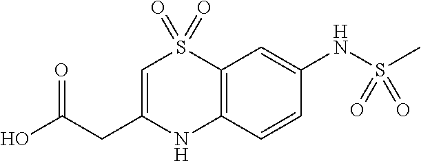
C1=C(CC(O)=O)NC2=C(S1(=O)=O)C=C(NS(=O)(C)=O)C=C2
